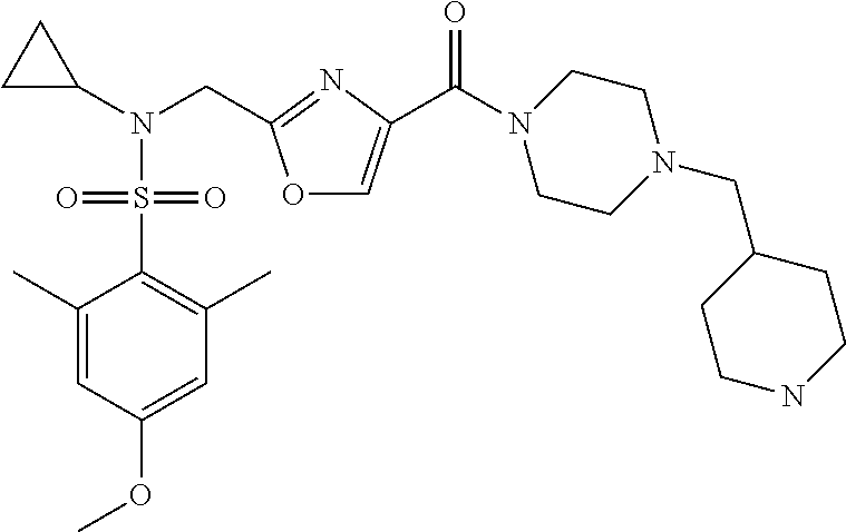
C1(C)=CC(OC)=CC(C)=C1S(N(C1CC1)CC1=NC(C(N2CCN(CC3CCNCC3)CC2)=O)=CO1)(=O)=O
